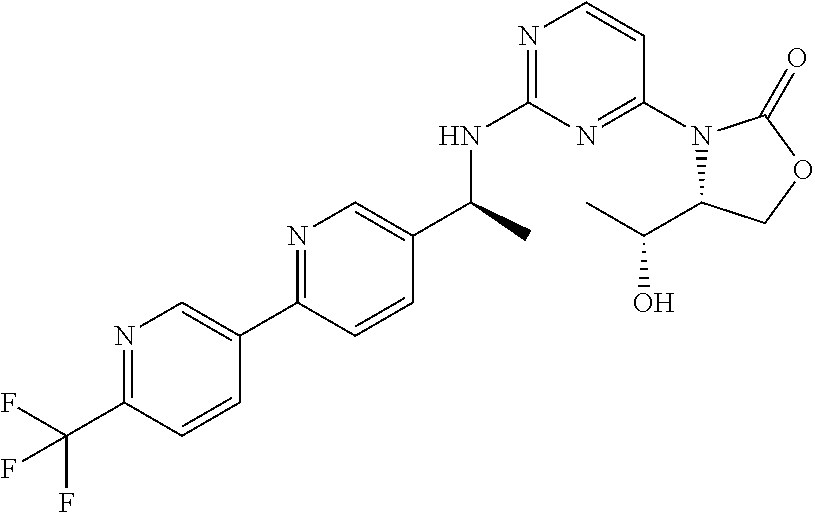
C1(C(C)NC2=NC=CC(N3C(C(O)C)COC3=O)=N2)=CN=C(C2=CN=C(C(F)(F)F)C=C2)C=C1
